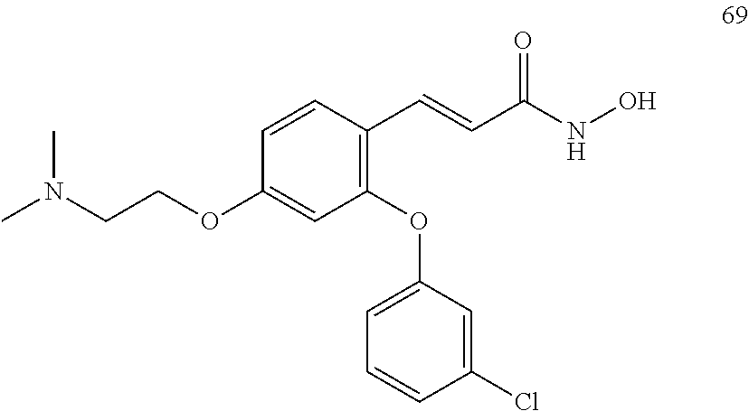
C1(OC2=CC=CC(Cl)=C2)=C(C=CC(NO)=O)C=CC(OCCN(C)C)=C1
